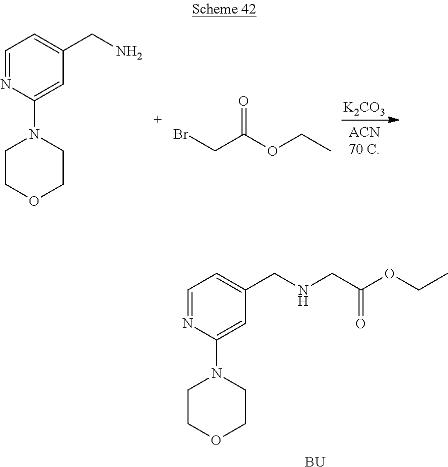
C1(N2CCOCC2)=CC(CN)=CC=N1.O=C(OCC)CBr.[K2CO3].C1(N2CCOCC2)=CC(CNCC(=O)OCC)=CC=N1.[BU]
